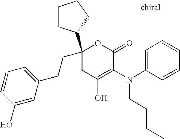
O1C(=O)C(N(C2=CC=CC=C2)CCCC)=C(O)CC1(C1CCCC1)CCC1=CC=CC(O)=C1
